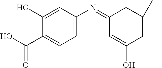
C1(O)=CC(N=C2C=C(O)CC(C)(C)C2)=CC=C1C(O)=O
